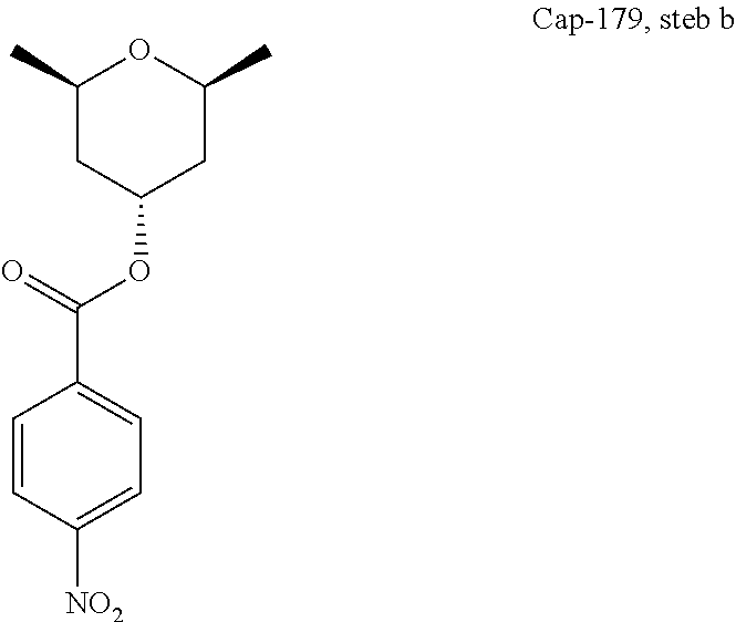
C1(C)CC(OC(=O)C2=CC=C([NO2])C=C2)CC(C)O1
